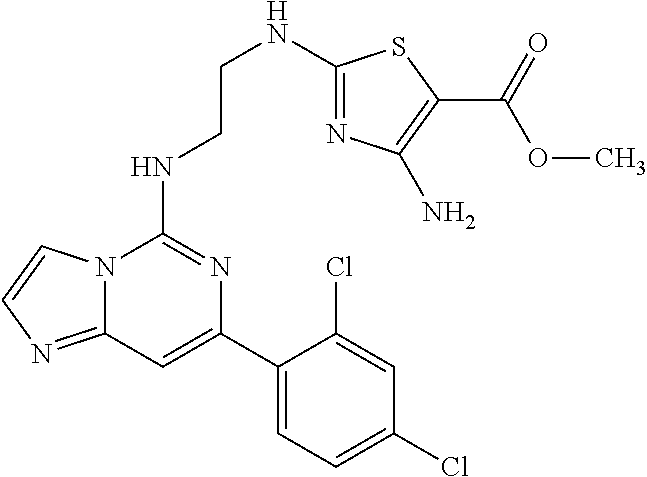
C12=NC=CN1C(NCCNC1=NC(N)=C(C(=O)OC)S1)=NC(C1=CC=C(Cl)C=C1Cl)=C2
